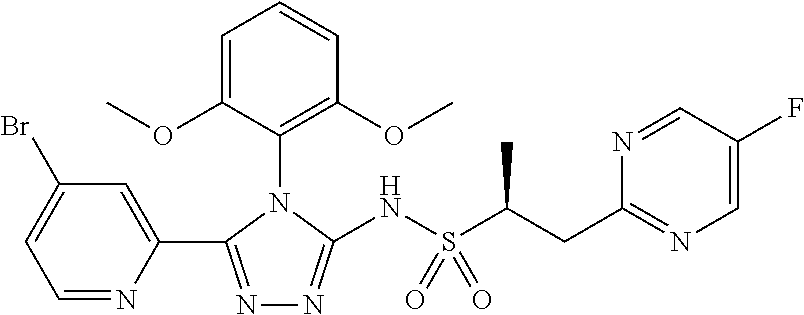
N1=C(C2=CC(Br)=CC=N2)N(C2=C(OC)C=CC=C2OC)C(NS(C(C)CC2=NC=C(F)C=N2)(=O)=O)=N1
